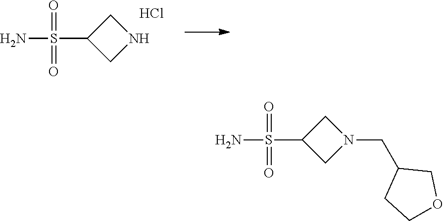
NS(C1CN(CC2CCOC2)C1)(=O)=O.NS(C1CNC1)(=O)=O.Cl
